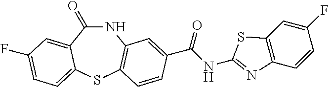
N1C(=O)C2=CC(F)=CC=C2SC2=C1C=C(C(NC1=NC3=C(C=C(F)C=C3)S1)=O)C=C2
